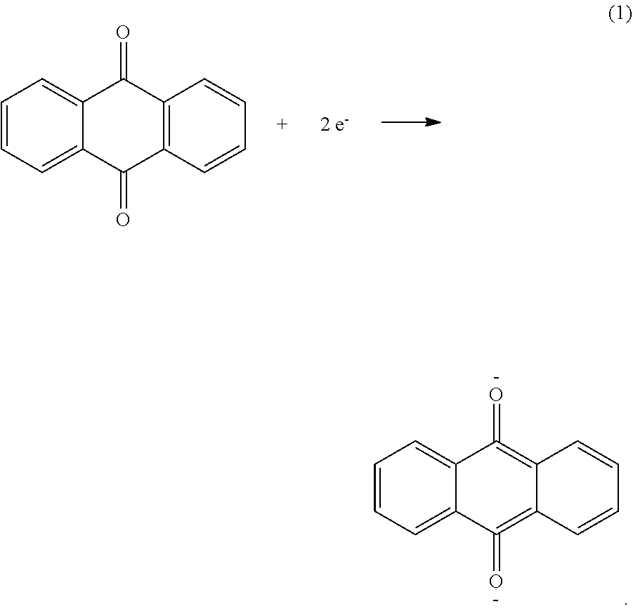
C1=CC=C2C(=C1)C(=O)C1=C(C2=O)C=CC=C1.C1=CC=C2C(=C1)C(=O)=C1C(=C2=O)C=CC=C1
